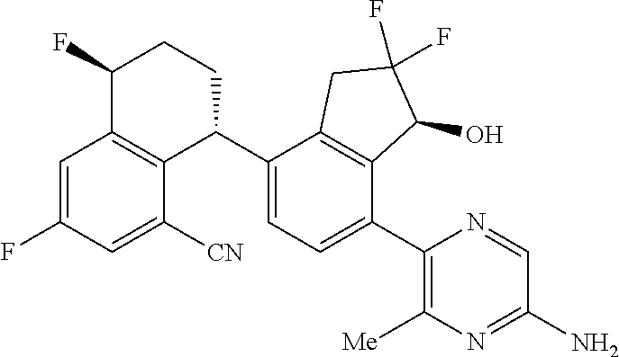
C1=C(F)C=C([CN])C2=C1C(F)CCC2C1=CC=C(C2=C([Me])N=C(N)C=N2)C2=C1CC(F)(F)C2O
